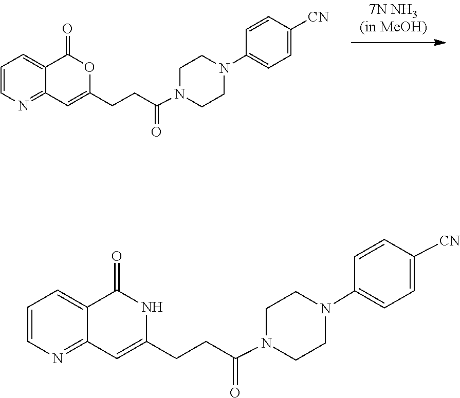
C1CN(C(CCC2=CC3=NC=CC=C3C(=O)O2)=O)CCN1C1=CC=C([CN])C=C1.C1CN(C(CCC2=CC3=NC=CC=C3C(=O)N2)=O)CCN1C1=CC=C([CN])C=C1
